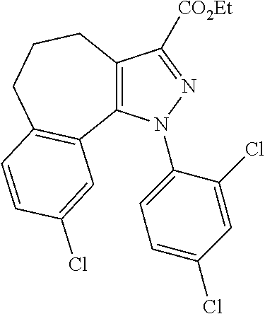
C12=C(N(C3=CC=C(Cl)C=C3Cl)N=C1[CO2Et])C1=C(CCC2)C=CC(Cl)=C1
